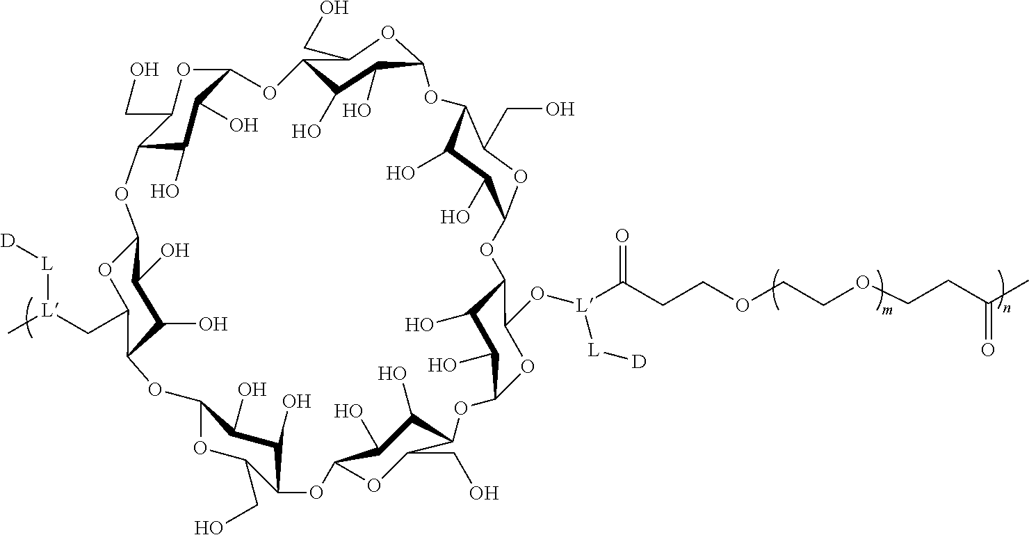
C12C(O)C(O)C(OC1CO)OC1C(O)C(O)C(OC1CO)OC1C(O)C(O)C(OC1CO)OC1C(O)C(O)C(OC1O[L](C(CCOCCOCCC(C)=O)=O)[L][D])OC1C(O)C(O)C(OC1CO)OC1C(O)C(O)C(OC1CO)OC1C(C[L](C)[L][D])OC(C(O)C1O)O2
